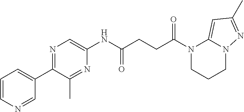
C1=CN=CC(C2=NC=C(NC(CCC(N3CCCN4C3=CC(C)=N4)=O)=O)N=C2C)=C1
